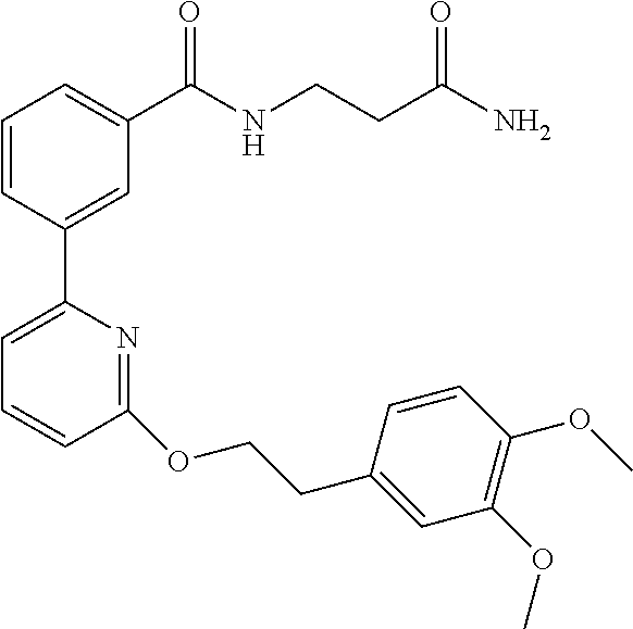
C1=CC(C2=CC=CC(OCCC3=CC(OC)=C(OC)C=C3)=N2)=CC(C(NCCC(N)=O)=O)=C1
